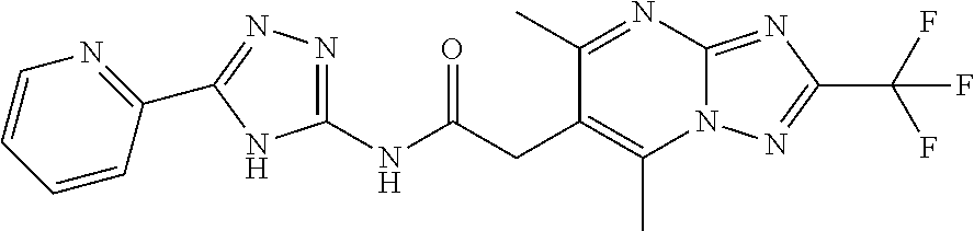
C(C1=C(C)N2C(=NC(C(F)(F)F)=N2)N=C1C)C(NC1=NN=C(C2=NC=CC=C2)N1)=O
